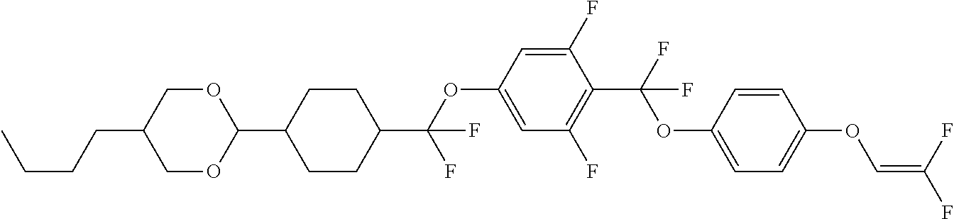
C1OC(C2CCC(C(OC3=CC(F)=C(C(F)(OC4=CC=C(OC=C(F)F)C=C4)F)C(F)=C3)(F)F)CC2)OCC1CCCC
